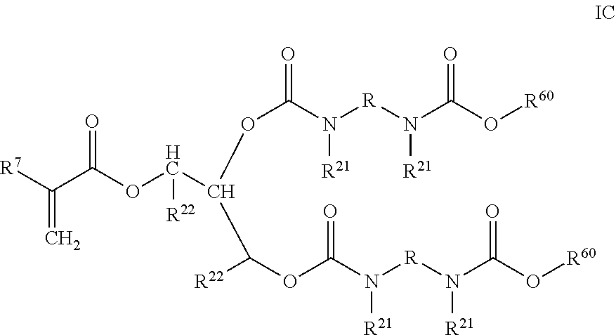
[R7]C(C(OC(C(OC(N([R]N(C(O[R60])=O)[R21])[R21])=O)C(OC(N([R]N(C(O[R60])=O)[R21])[R21])=O)[R22])[R22])=O)=C
